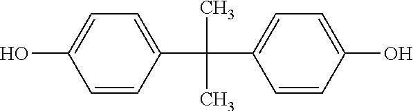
C(C1=CC=C(O)C=C1)(C1=CC=C(O)C=C1)(C)C
